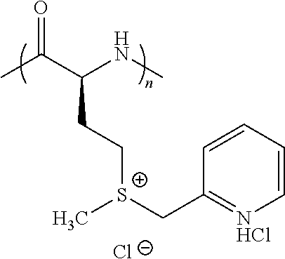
CC(C(NC)CC[S+](CC1=[NHCl]C=CC=C1)C)=O.[Cl-]
